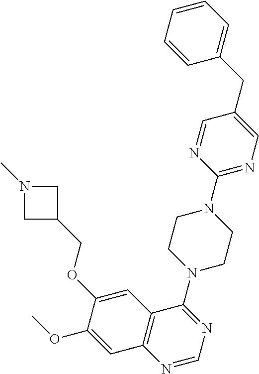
N1=CN=C(N2CCN(C3=NC=C(CC4=CC=CC=C4)C=N3)CC2)C2=C1C=C(OC)C(OCC1CN(C)C1)=C2
